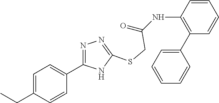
C1(C2=CC=CC=C2)=C(NC(=O)CSC2=NN=C(C3=CC=C(CC)C=C3)N2)C=CC=C1
